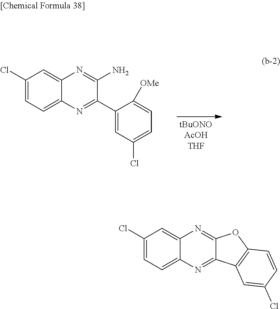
C1(Cl)=CC=C2C(=C1)N=C(N)C(C1=CC(Cl)=CC=C1[OMe])=N2.C1(Cl)=CC=C2C(=C1)N=C1C(=N2)C2=C(O1)C=CC(Cl)=C2
